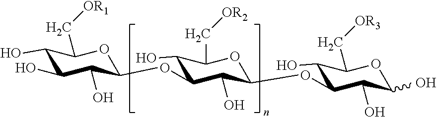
C1(O)C(O)C(O)C(OC2C(O)C(C[OR2])OC(OC3C(O)C(C[OR3])OC(O)C3O)C2O)OC1C[OR1]
